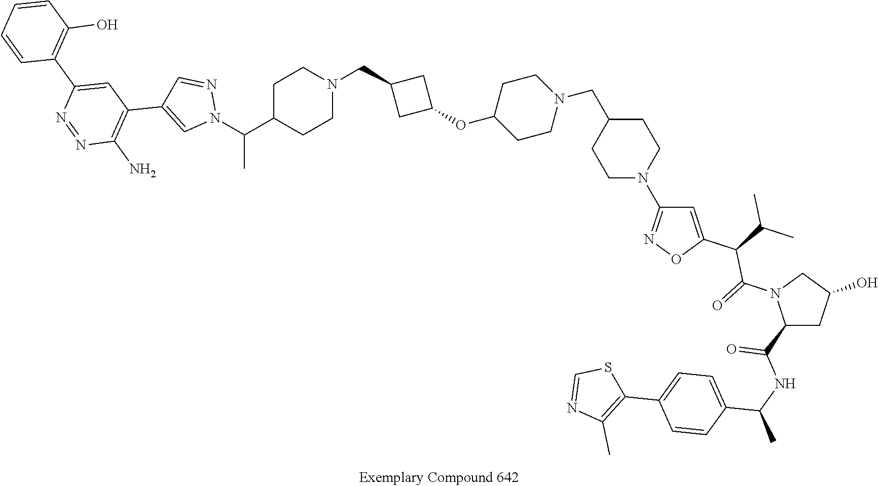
C1C(C(C)N2N=CC(C3=C(N)N=NC(C4=C(O)C=CC=C4)=C3)=C2)CCN(CC2CC(OC3CCN(CC4CCN(C5=NOC(C(C(=O)N6C(C(=O)NC(C7=CC=C(C8=C(C)N=CS8)C=C7)C)CC(O)C6)C(C)C)=C5)CC4)CC3)C2)C1
